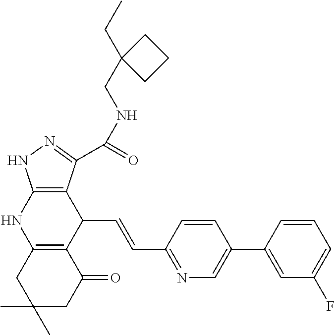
C1(C2=CC(F)=CC=C2)=CN=C(C=CC2C3=C(NC4=C2C(C(=O)NCC2(CC)CCC2)=NN4)CC(C)(C)CC3=O)C=C1
